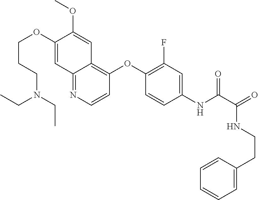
C1(OCCCN(CC)CC)=CC2=NC=CC(OC3=C(F)C=C(NC(C(=O)NCCC4=CC=CC=C4)=O)C=C3)=C2C=C1OC
